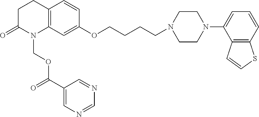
C12=C(C=C(OCCCCN3CCN(C4=CC=CC5=C4C=CS5)CC3)C=C1)N(COC(C1=CN=CN=C1)=O)C(=O)CC2
